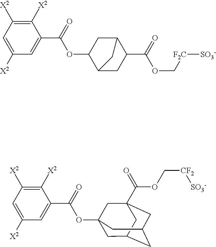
C1=C([X2])C=C(C(=O)OC2C3CC(C(OC[F2C][SO3-])=O)C(C2)C3)C([X2])=C1[X2].C1=C([X2])C=C(C(=O)OC23CC4CC(CC(C(OC[CF2][SO3-])=O)(C2)C4)C3)C([X2])=C1[X2]
